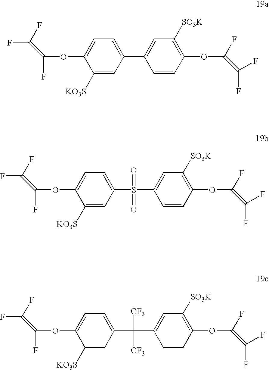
C1([KO3S])=CC(C2=CC([SO3K])=C(OC(F)=C(F)F)C=C2)=CC=C1OC(F)=C(F)F.C1([KO3S])=CC(S(C2=CC([SO3K])=C(OC(F)=C(F)F)C=C2)(=O)=O)=CC=C1OC(F)=C(F)F.C1([KO3S])=CC(C(C2=CC([SO3K])=C(OC(F)=C(F)F)C=C2)([CF3])[CF3])=CC=C1OC(F)=C(F)F
